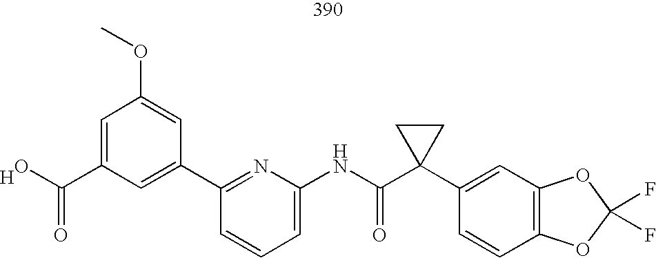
OC(C1=CC(OC)=CC(C2=NC(NC(C3(C4=CC5=C(C=C4)OC(F)(F)O5)CC3)=O)=CC=C2)=C1)=O.[H]
